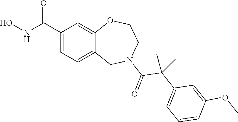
C1(C(NO)=O)=CC=C2C(=C1)OCCN(C(=O)C(C1=CC=CC(OC)=C1)(C)C)C2
